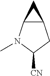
C12C(N(C)C([CN])C1)C2
